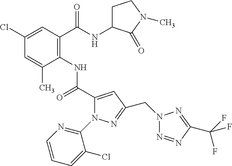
C1(Cl)=CC(C(=O)NC2CCN(C)C2=O)=C(NC(=O)C2=CC(CN3N=NC(C(F)(F)F)=N3)=NN2C2=NC=CC=C2Cl)C(C)=C1
